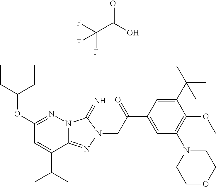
C1(OC(CC)CC)=NN2C(=NN(CC(C3=CC(N4CCOCC4)=C(OC)C(C(C)(C)C)=C3)=O)C2=N)C(C(C)C)=C1.C(C(=O)O)(F)(F)F
